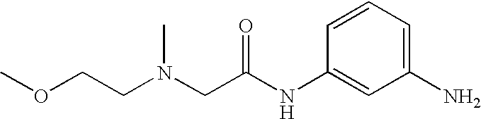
C1=CC=C(N)C=C1NC(CN(CCOC)C)=O
